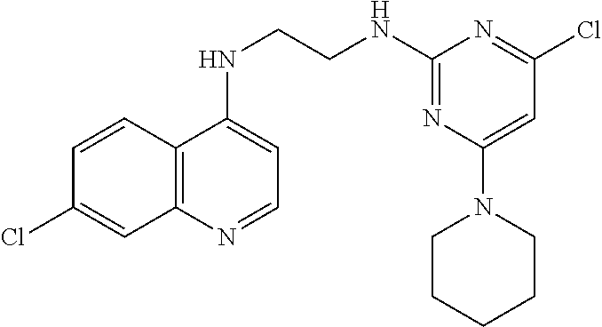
C12=C(N=CC=C1NCCNC1=NC(N3CCCCC3)=CC(Cl)=N1)C=C(Cl)C=C2
